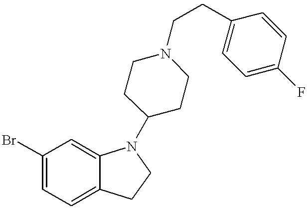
C1(Br)=CC=C2C(=C1)N(C1CCN(CCC3=CC=C(F)C=C3)CC1)CC2
